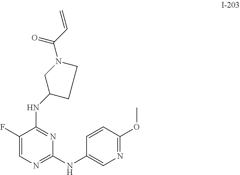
N(C1=NC(NC2=CN=C(OC)C=C2)=NC=C1F)C1CN(C(C=C)=O)CC1
